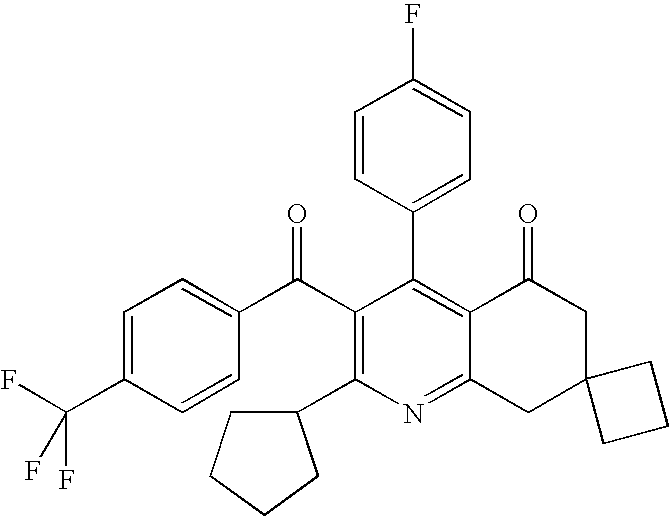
C1(C2=C3C(=NC(C4CCCC4)=C2C(C2=CC=C(C(F)(F)F)C=C2)=O)CC2(CC3=O)CCC2)=CC=C(F)C=C1
